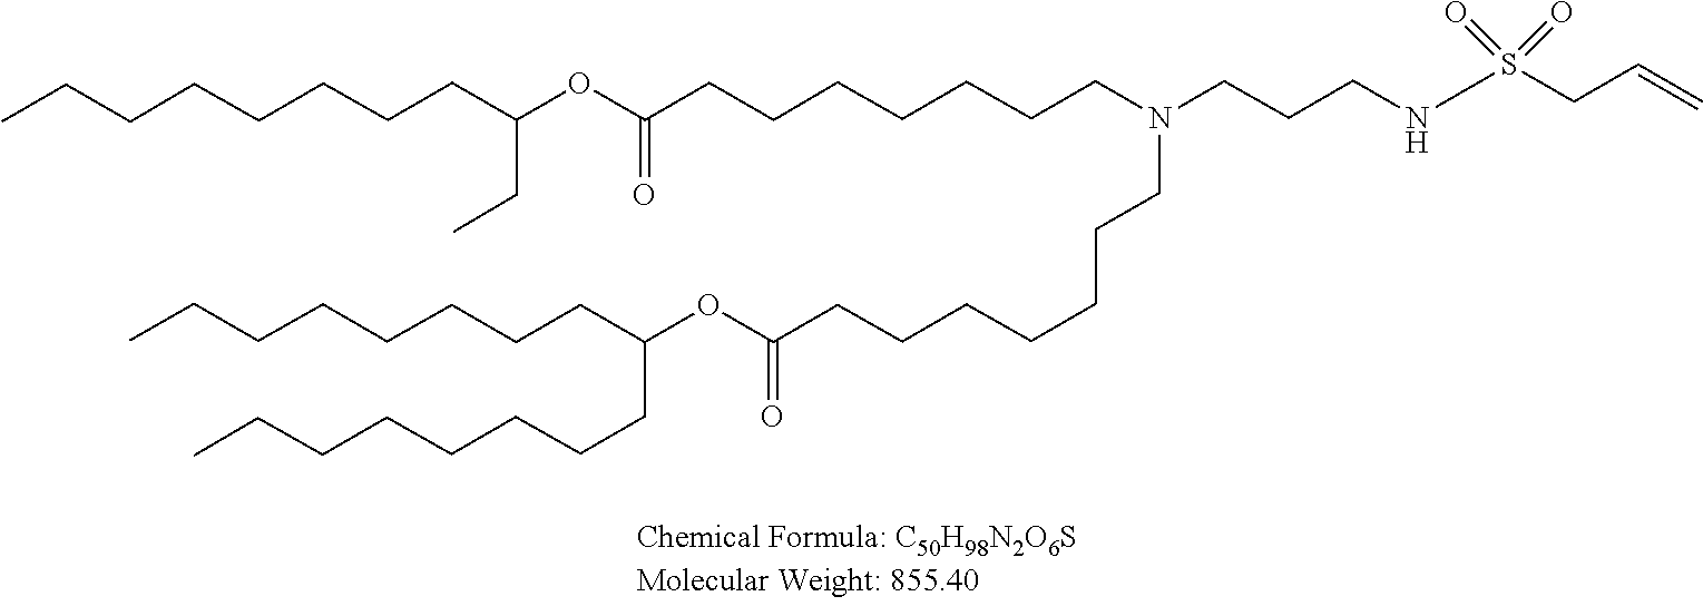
O(C(=O)CCCCCCCN(CCCNS(=O)(=O)CC=C)CCCCCCCC(OC(CC)CCCCCCCC)=O)C(CCCCCCCC)CCCCCCCC
